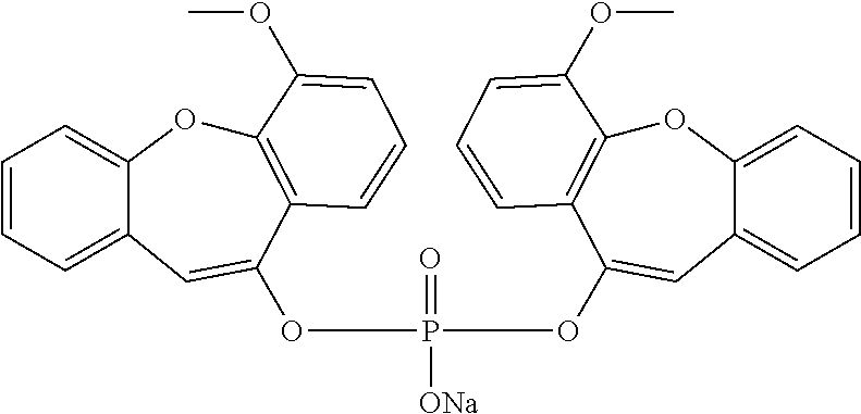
O1C2=CC=CC=C2C=C(OP([ONa])(=O)OC2=CC3=CC=CC=C3OC3=C2C=CC=C3OC)C2=C1C(OC)=CC=C2
